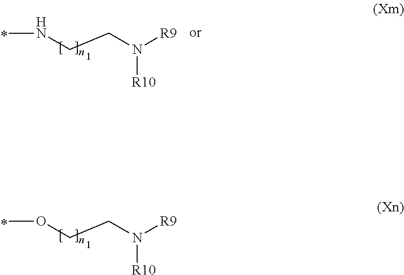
CNCCN([R9])[R10].COCCN([R9])[R10]
